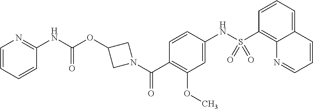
O=C(NC1=NC=CC=C1)OC1CN(C(C2=C(OC)C=C(NS(C3=C4C(=CC=C3)C=CC=N4)(=O)=O)C=C2)=O)C1
